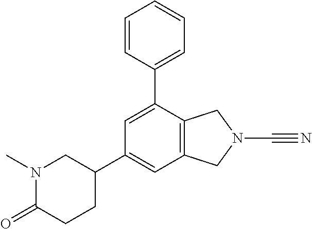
C1=C(C2=CC=CC=C2)C2=C(C=C1C1CN(C)C(=O)CC1)CN(C#N)C2
